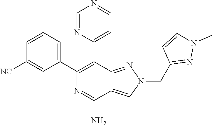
C1(C2=CC=CC([NC])=C2)=C(C2=CC=NC=N2)C2=NN(CC3=NN(C)C=C3)C=C2C(N)=N1
